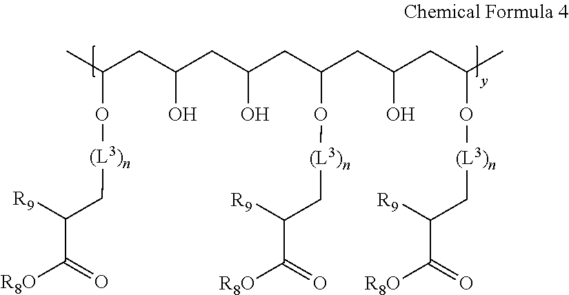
CC(CC(CC(CC(CC(CC(C)O[(L3)n]CC(C([R8O])=O)[R9])O)O[(L3)n]CC(C([R8O])=O)[R9])O)O)O[(L3)n]CC(C([R8O])=O)[R9]
